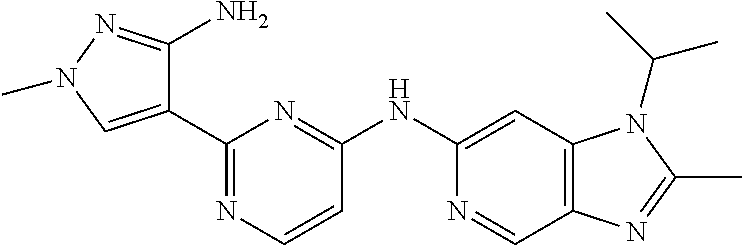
C1(C2=NC=CC(NC3=CC4=C(C=N3)N=C(C)N4C(C)C)=N2)=CN(C)N=C1N
